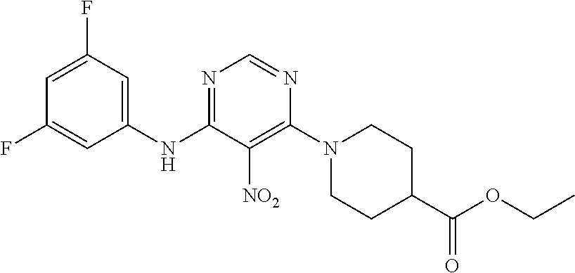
N1=C(NC2=CC(F)=CC(F)=C2)C([NO2])=C(N2CCC(C(OCC)=O)CC2)N=C1
